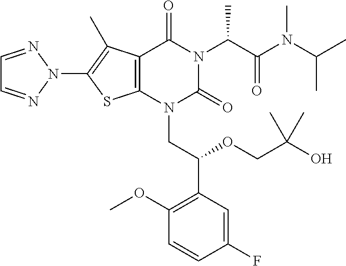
C12=C(N(CC(C3=C(OC)C=CC(F)=C3)OCC(C)(C)O)C(=O)N(C(C(N(C(C)C)C)=O)C)C1=O)SC(N1N=CC=N1)=C2C
